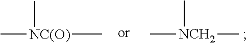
C[NCH2](C)C.C[NC(O)](C)C
